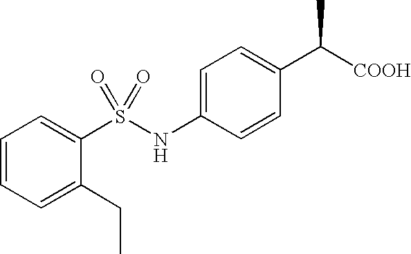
C1=C(NS(C2=CC=CC=C2CC)(=O)=O)C=CC(C([COOH])C)=C1
